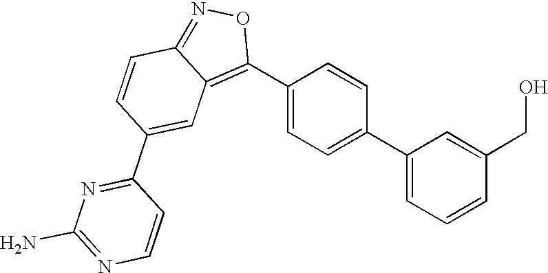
C1(C2=C3C(=NO2)C=CC(C2=NC(N)=NC=C2)=C3)=CC=C(C2=CC=CC(CO)=C2)C=C1
